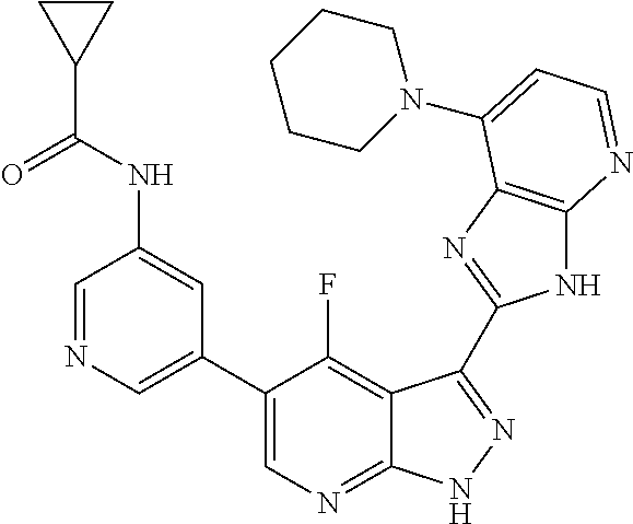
C1=NC=C(C2=CN=C3C(=C2F)C(C2=NC4=C(N2)N=CC=C4N2CCCCC2)=NN3)C=C1NC(=O)C1CC1
